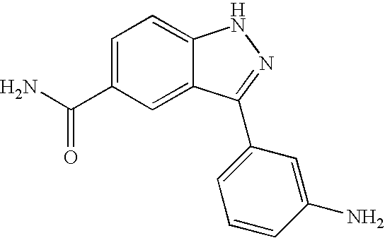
C(C1=CC=C2C(=C1)C(C1=CC=CC(N)=C1)=NN2)(=O)N
